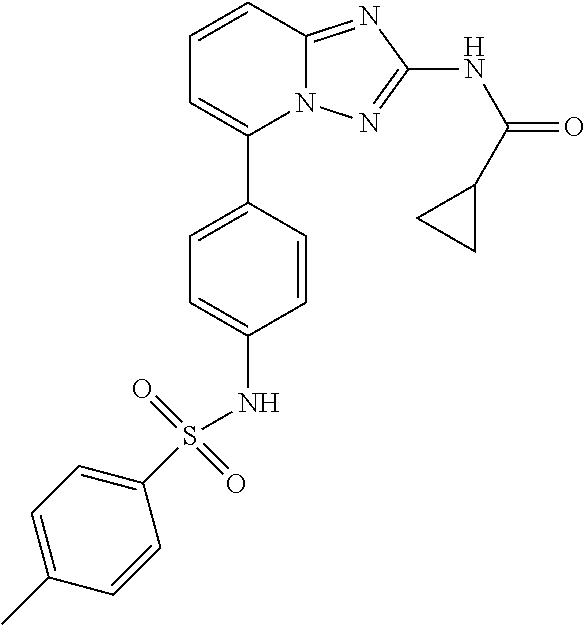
C1(C2=CC=C(NS(C3=CC=C(C)C=C3)(=O)=O)C=C2)=CC=CC2=NC(NC(=O)C3CC3)=NN12
